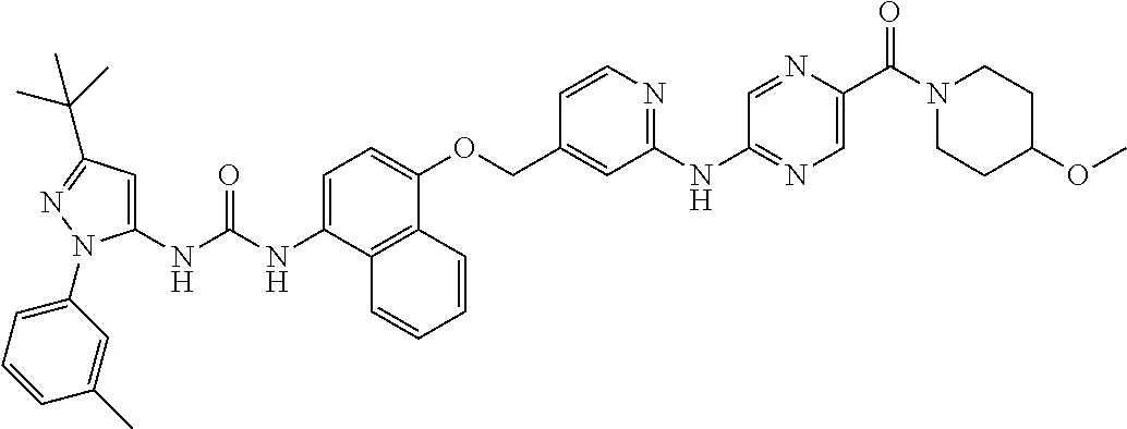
C1=C(NC(NC2=CC(C(C)(C)C)=NN2C2=CC=CC(C)=C2)=O)C2=C(C(OCC3=CC(NC4=NC=C(C(N5CCC(OC)CC5)=O)N=C4)=NC=C3)=C1)C=CC=C2
